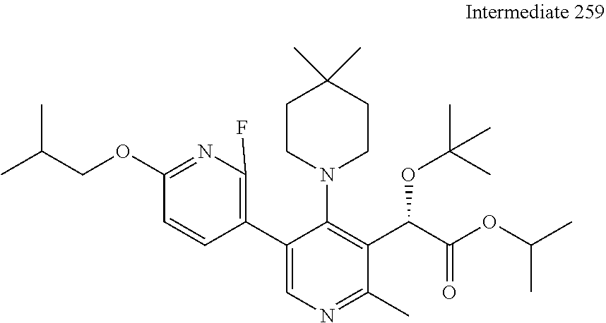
C1(C2=CN=C(C)C(C(C(OC(C)C)=O)OC(C)(C)C)=C2N2CCC(C)(C)CC2)=C(F)N=C(OCC(C)C)C=C1
